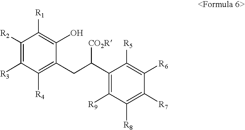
C1([R2])=C([R3])C([R4])=C(CC([CO2R])C2=C([R9])C([R8])=C([R7])C([R6])=C2[R5])C(O)=C1[R1]
